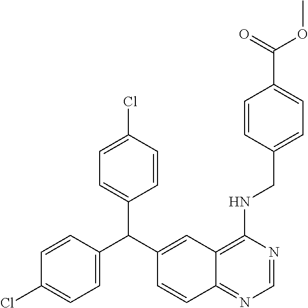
C1=CC(C(C2=CC3=C(NCC4=CC=C(C(=O)OC)C=C4)N=CN=C3C=C2)C2=CC=C(Cl)C=C2)=CC=C1Cl
